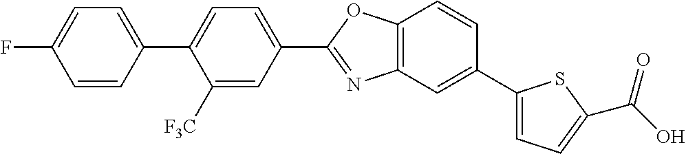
C1=C(F)C=CC(C2=CC=C(C3=NC4=C(O3)C=CC(C3=CC=C(C(=O)O)S3)=C4)C=C2[F3C])=C1
